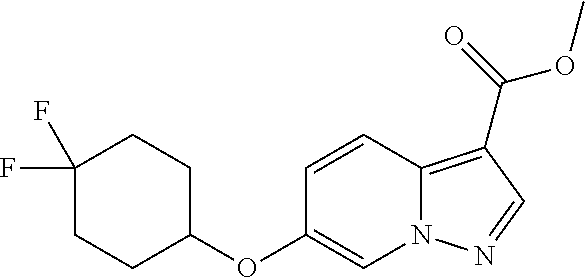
C12=C(C(=O)OC)C=NN1C=C(OC1CCC(F)(F)CC1)C=C2
